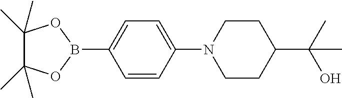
C1=C(N2CCC(C(C)(O)C)CC2)C=CC(B2OC(C)(C)C(C)(C)O2)=C1
